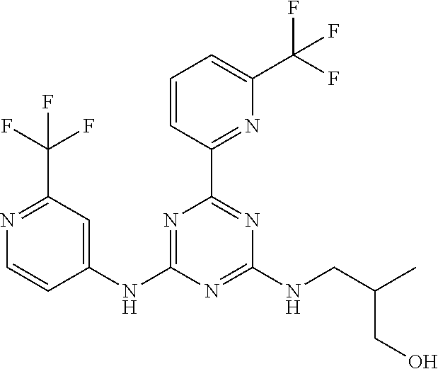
N1=C(C(F)(F)F)C=C(NC2=NC(C3=NC(C(F)(F)F)=CC=C3)=NC(NCC(C)CO)=N2)C=C1
